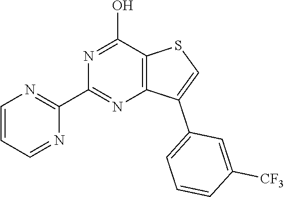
C1(C2=NC=CC=N2)=NC2=C(C(O)=N1)SC=C2C1=CC=CC([CF3])=C1
